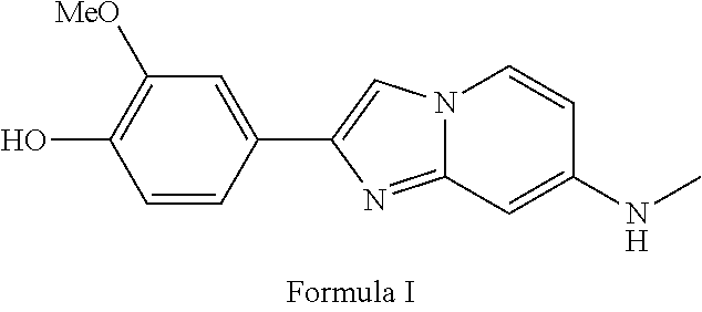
N12C(=NC(C3=CC([MeO])=C(O)C=C3)=C1)C=C(NC)C=C2
